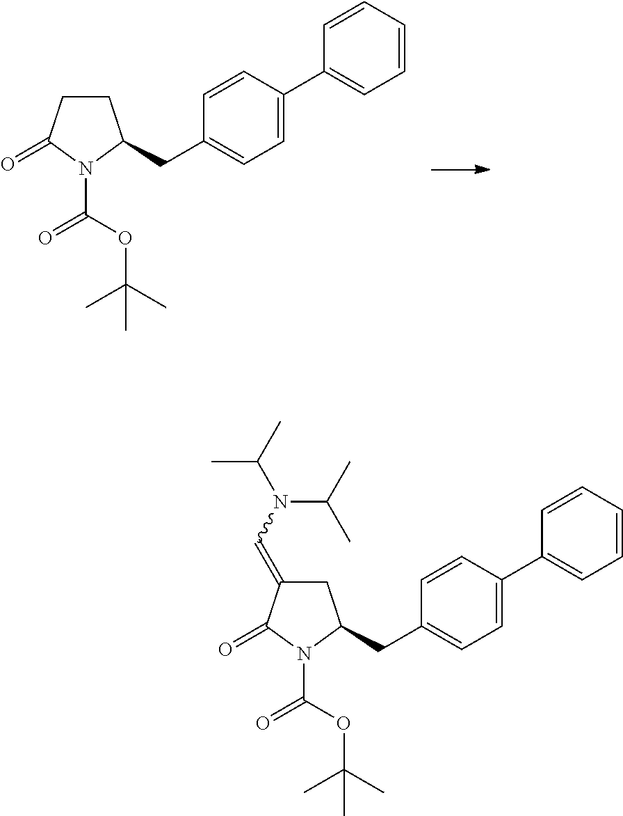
C1CC(=O)N(C(OC(C)(C)C)=O)C1CC1=CC=C(C2=CC=CC=C2)C=C1.C1C(=CN(C(C)C)C(C)C)C(=O)N(C(OC(C)(C)C)=O)C1CC1=CC=C(C2=CC=CC=C2)C=C1
